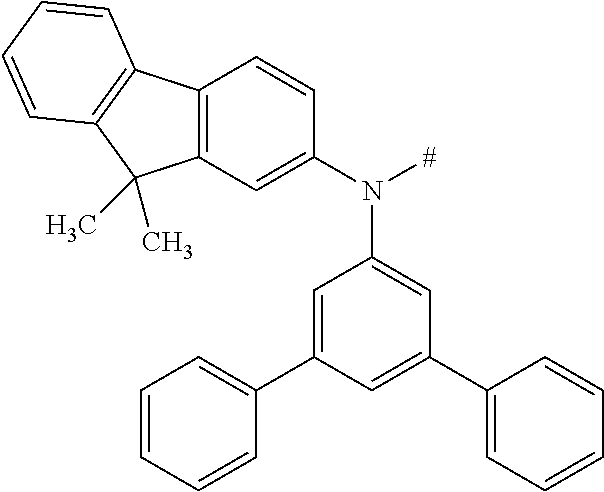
C12=C(C=C(N([#])C3=CC(C4=CC=CC=C4)=CC(C4=CC=CC=C4)=C3)C=C1)C(C)(C)C1=C2C=CC=C1
